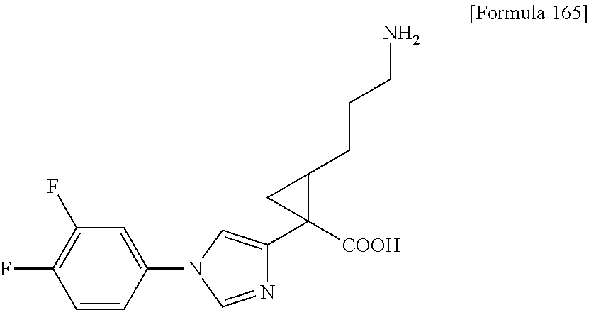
C1(F)=C(F)C=C(N2C=C(C3([COOH])C(CCCN)C3)N=C2)C=C1
